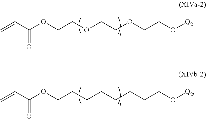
C(CO[Q2])OCCOCCOC(C=C)=O.C(CO[Q2])CCCCCCOC(C=C)=O
